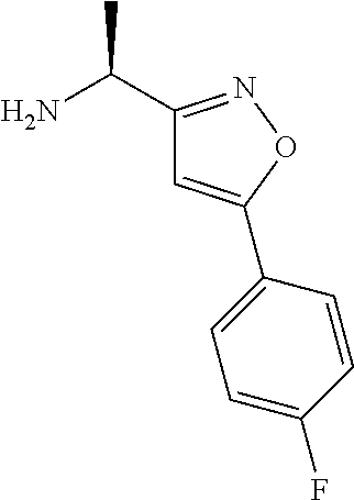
NC(C1=NOC(C2=CC=C(F)C=C2)=C1)C
